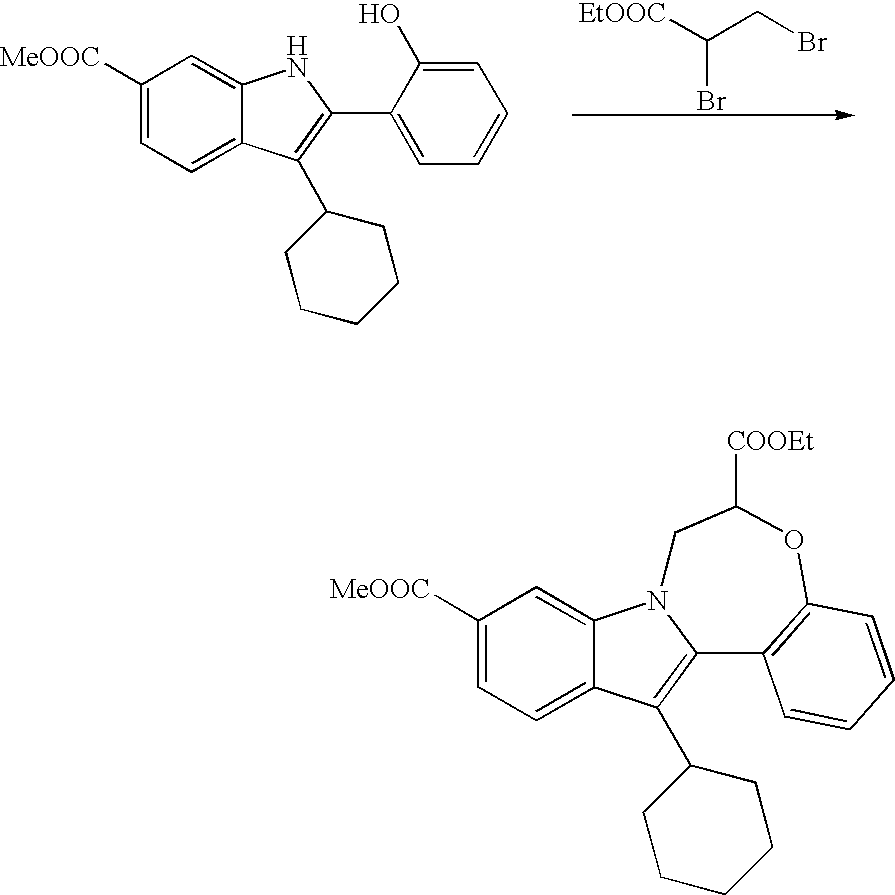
C1([MeOOC])=CC=C2C(=C1)NC(C1=CC=CC=C1O)=C2C1CCCCC1.[EtOOC]C(CBr)Br.C1([MeOOC])=CC=C2C(=C1)N1C(=C2C2CCCCC2)C2=C(OC([COOEt])C1)C=CC=C2
